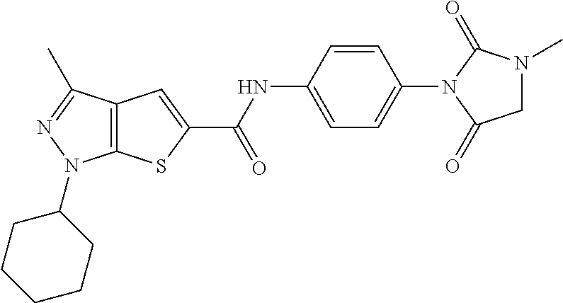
C12=C(C(C)=NN1C1CCCCC1)C=C(C(NC1=CC=C(N3C(=O)N(C)CC3=O)C=C1)=O)S2
